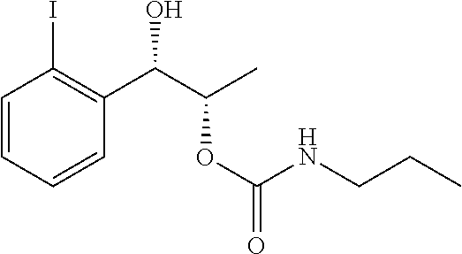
C1=CC=CC(C(C(C)OC(=O)NCCC)O)=C1I
